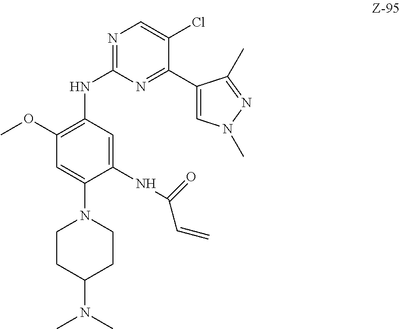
C1CC(N(C)C)CCN1C1=CC(OC)=C(NC2=NC=C(Cl)C(C3=CN(C)N=C3C)=N2)C=C1NC(C=C)=O
